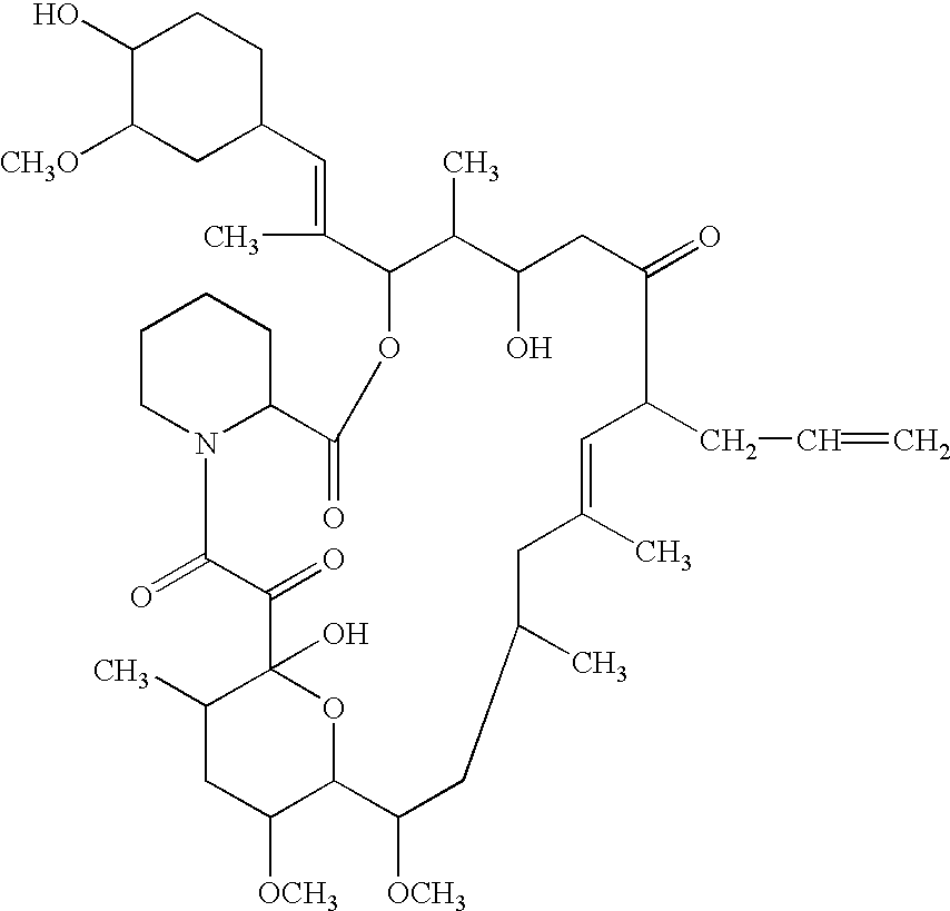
C(=C(C1C(C)C(O)CC(=O)C(CC=C)C=C(C)CC(C)CC([OCH3])C2C([OCH3])CC(C)C(O)(C(=O)C(=O)N3C(C(=O)O1)CCCC3)O2)C)C1CCC(O)C([CH3O])C1
